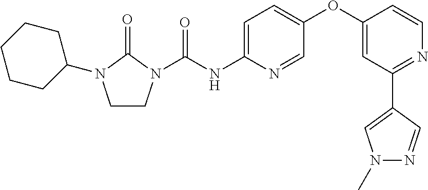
C1CN(C(NC2=CC=C(OC3=CC(C4=CN(C)N=C4)=NC=C3)C=N2)=O)C(=O)N1C1CCCCC1
